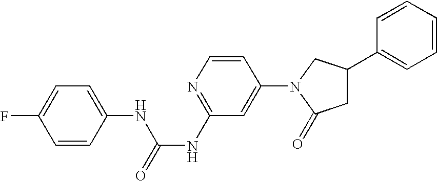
C1=CC(N2C(=O)CC(C3=CC=CC=C3)C2)=CC(NC(=O)NC2=CC=C(F)C=C2)=N1
